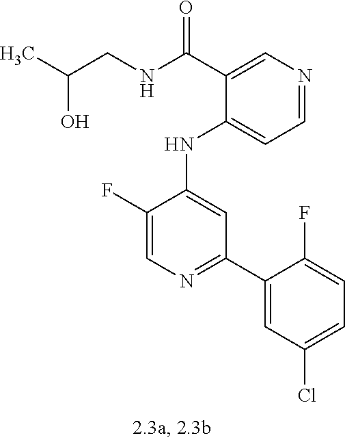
C1(NC2=CC(C3=CC(Cl)=CC=C3F)=NC=C2F)=CC=NC=C1C(NCC(C)O)=O
